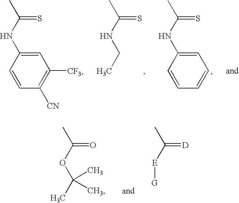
CCNC(C)=S.C1=CC=CC=C1NC(C)=S.C1=CC([CN])=C([CF3])C=C1NC(C)=S.CC(OC(C)=O)(C)C.[G][E]C(C)=[D]
